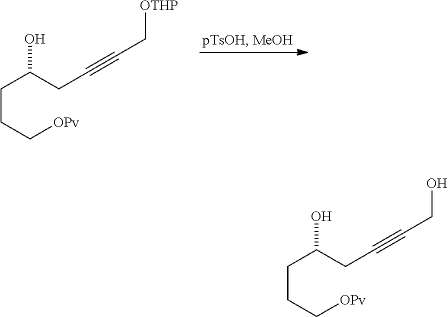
C(CCC[OPv])(CC#CC[OTHP])O.C(CCC[OPv])(CC#CCO)O
